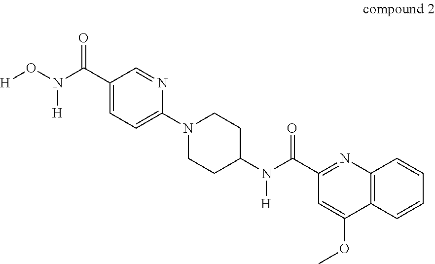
C12=C(C=CC=C1)C(OC)=CC(C(N(C1CCN(C3=CC=C(C(=O)N(O[H])[H])C=N3)CC1)[H])=O)=N2
